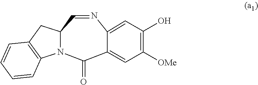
N1=CC2N(C(=O)C3=CC([OMe])=C(O)C=C13)C1=C(C2)C=CC=C1
